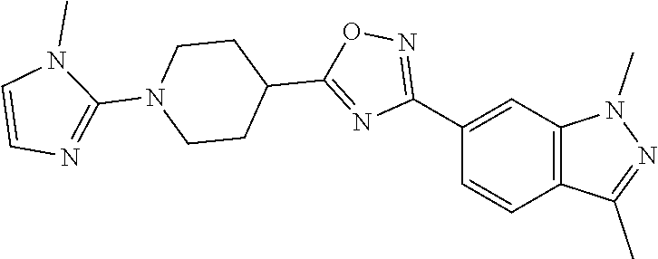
C1=CC2=C(C=C1C1=NOC(C3CCN(C4=NC=CN4C)CC3)=N1)N(C)N=C2C
